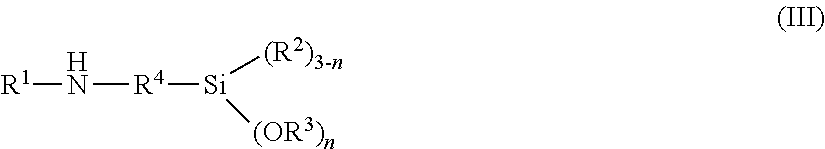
[R1]N[R4][Si]([(R2)3-n])[(OR3)n]
